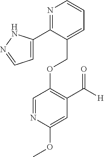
C(OC1=C(C([H])=O)C=C(OC)N=C1)C1=CC=CN=C1C1=CC=NN1
